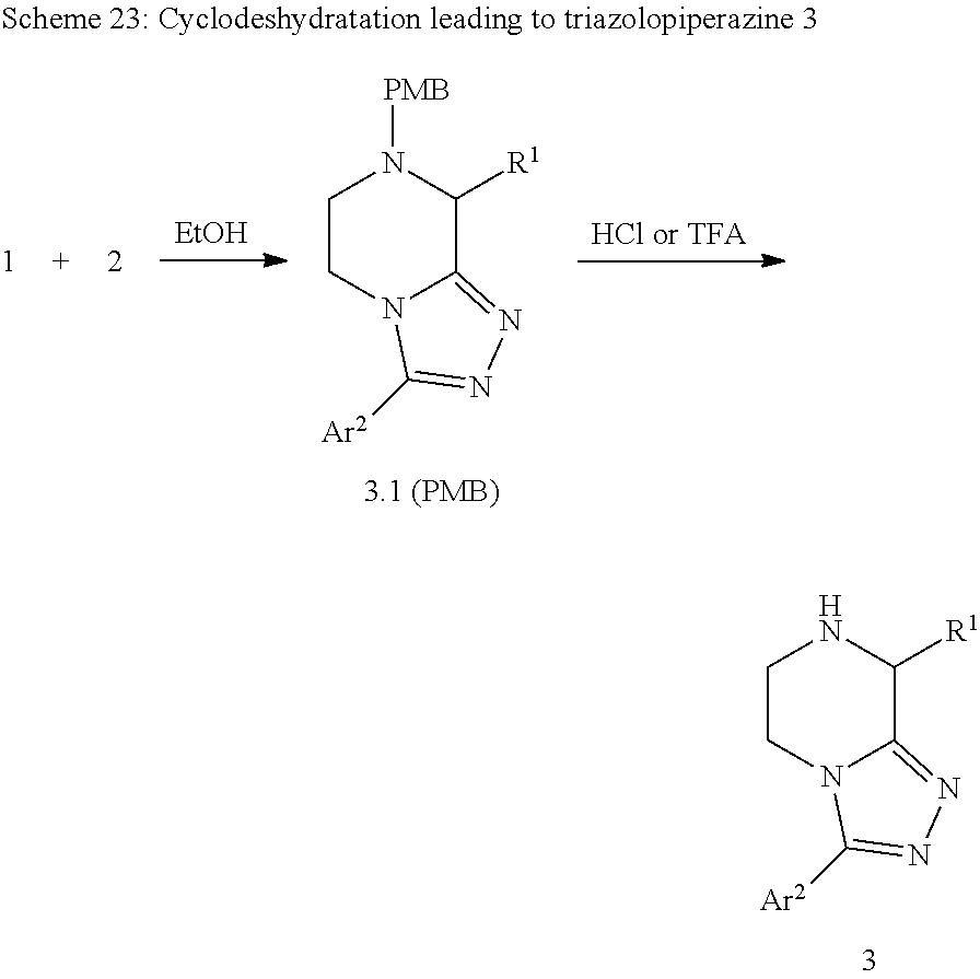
C1CN2C(=NN=C2[Ar2])C([R1])N1.[EtOH].[HCl or TFA].C1CN2C(=NN=C2[Ar2])C([R1])N1[PMB]
